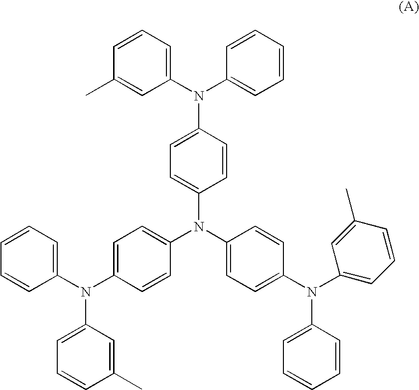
C1(N(C2=CC=C(N(C3=CC=C(N(C4=CC=CC(C)=C4)C4=CC=CC=C4)C=C3)C3=CC=C(N(C4=CC=CC(C)=C4)C4=CC=CC=C4)C=C3)C=C2)C2=CC=CC(C)=C2)=CC=CC=C1
